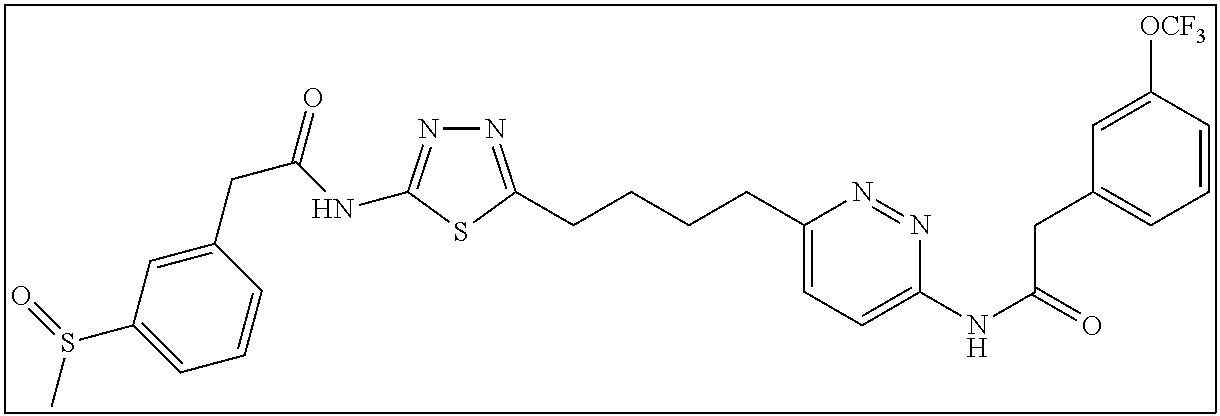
N1=C(CCCCC2=CC=C(NC(=O)CC3=CC=CC([OCF3])=C3)N=N2)SC(NC(CC2=CC(S(=O)C)=CC=C2)=O)=N1
